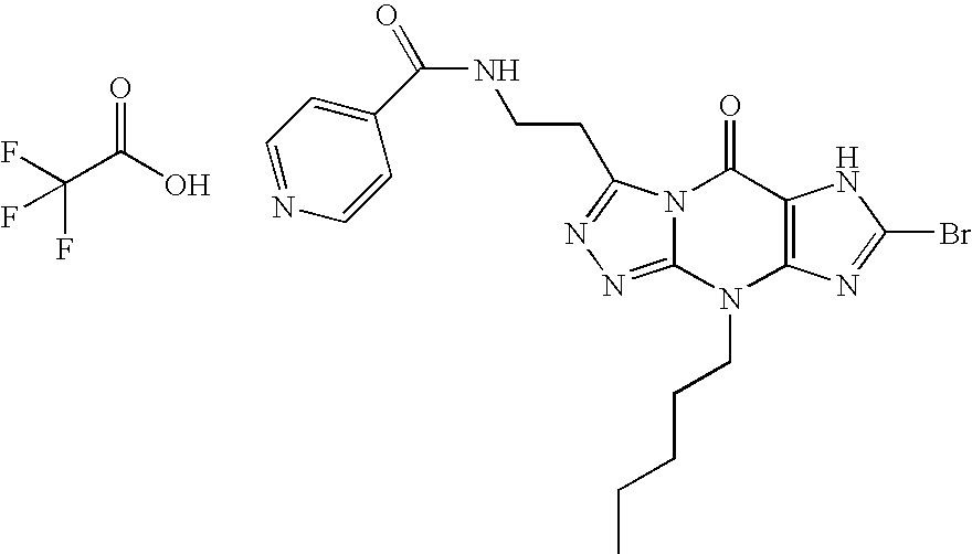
C(NCCC1=NN=C2N1C(=O)C1=C(N2CCCCC)N=C(Br)N1)(=O)C1=CC=NC=C1.C(C(O)=O)(F)(F)F
